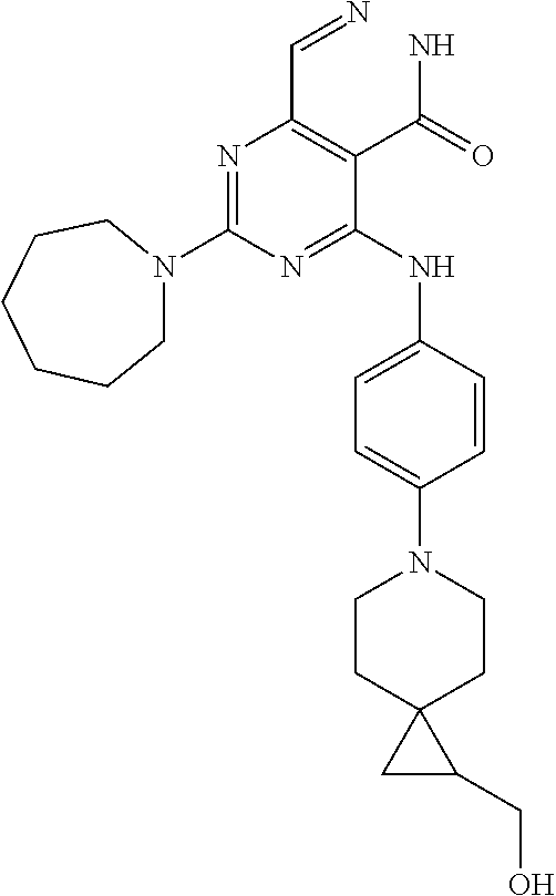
N1=C(N2CCCCCC2)N=C(NC2=CC=C(N3CCC4(CC3)CC4CO)C=C2)C(C(N)=O)=C1C=N
